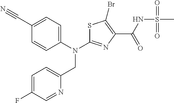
N(C1=NC(C(NS(C)(=O)=O)=O)=C(Br)S1)(CC1=CC=C(F)C=N1)C1=CC=C(C#N)C=C1
